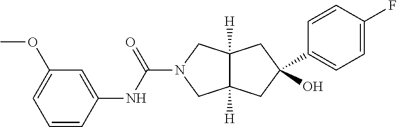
O=C(N1CC2([H])C([H])(C1)CC(O)(C1=CC=C(F)C=C1)C2)NC1=CC(OC)=CC=C1
